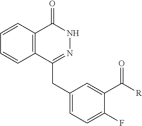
C1=CC2=C(C=C1)C(CC1=CC=C(F)C(C([R])=O)=C1)=NNC2=O
